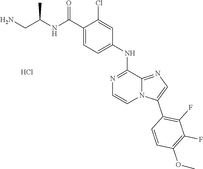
N1=C(NC2=CC=C(C(=O)NC(CN)C)C(Cl)=C2)C2=NC=C(C3=C(F)C(F)=C(OC)C=C3)N2C=C1.Cl
